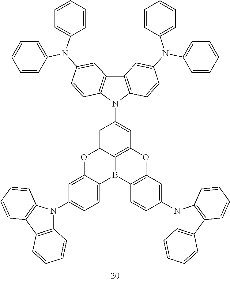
C12=CC(N3C4=C(C5=C3C=CC(N(C3=CC=CC=C3)C3=CC=CC=C3)=C5)C=C(N(C3=CC=CC=C3)C3=CC=CC=C3)C=C4)=CC3=C1B(C1=CC=C(N4C5=C(C6=C4C=CC=C6)C=CC=C5)C=C1O2)C1=C(O3)C=C(N2C3=C(C4=C2C=CC=C4)C=CC=C3)C=C1
